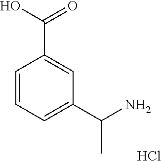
C1=CC=C(C(N)C)C=C1C(=O)O.Cl
